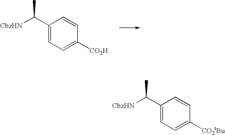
C1(C([CbzHN])C)=CC=C([CO2H])C=C1.C1(C([CbzHN])C)=CC=C([CO2tBu])C=C1
